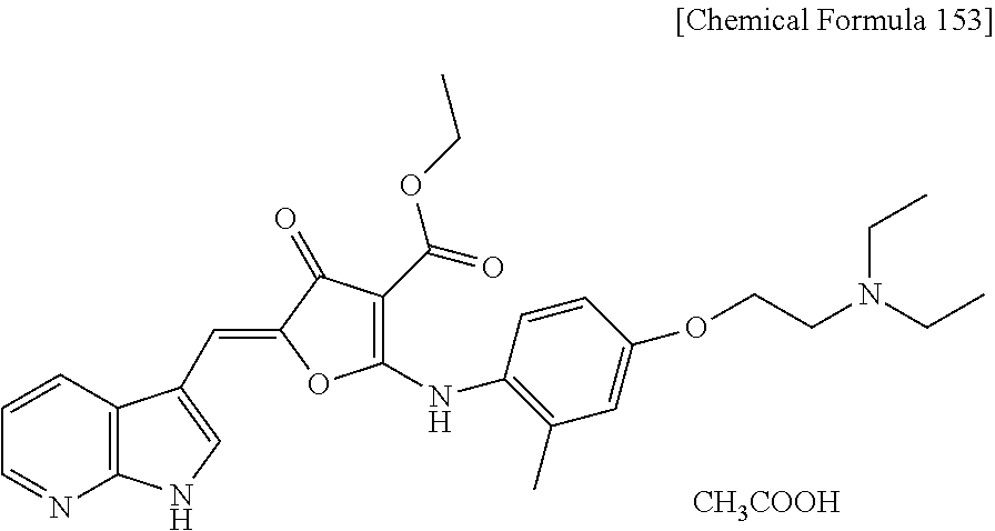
C1=NC2=C(C=C1)C(C=C1OC(NC3=C(C)C=C(OCCN(CC)CC)C=C3)=C(C(=O)OCC)C1=O)=CN2.[CH3COOH]
